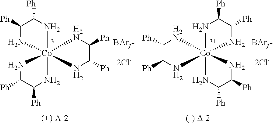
[Ph]C1N[Co]23(NC1[Ph])(NC([Ph])C([Ph])N2)[H2N]C([Ph])C([Ph])N3.[Ph]C1N[Co]23(NC1[Ph])(NC([Ph])C([Ph])N2)[H2N]C([Ph])C([Ph])N3
